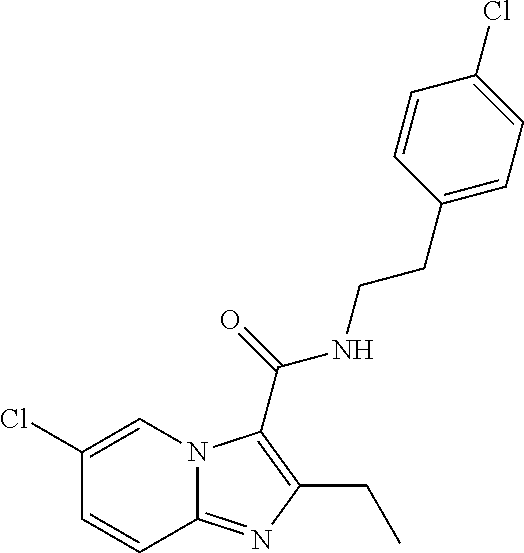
C1=CC(Cl)=CN2C1=NC(CC)=C2C(NCCC1=CC=C(Cl)C=C1)=O
